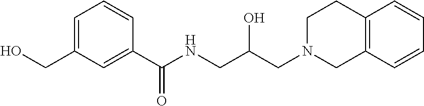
C1(C(NCC(CN2CC3=C(CC2)C=CC=C3)O)=O)=CC(CO)=CC=C1
